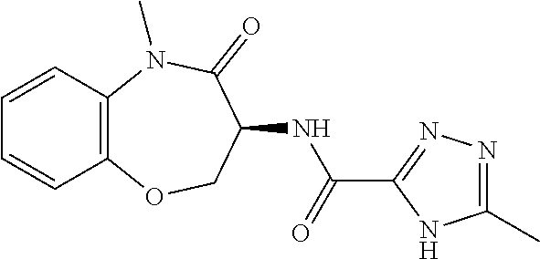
N(C(C1=NN=C(C)N1)=O)C1COC2=C(C=CC=C2)N(C)C1=O
